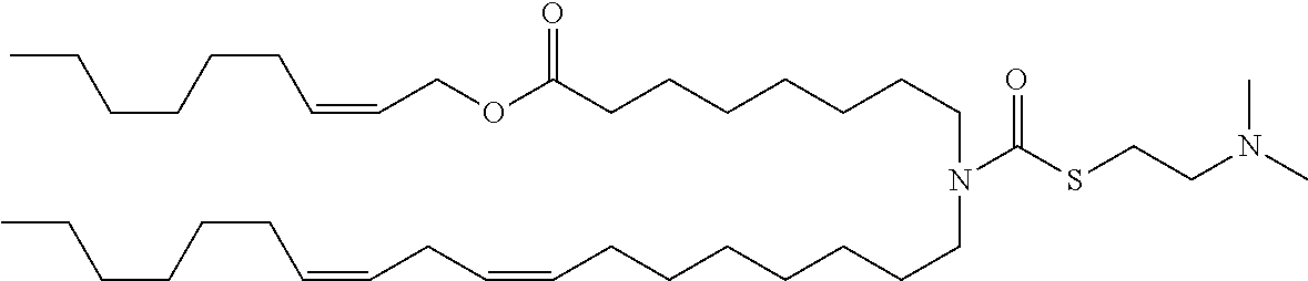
C(COC(CCCCCCCN(CCCCCCCC=CCC=CCCCCCC)C(SCCN(C)C)=O)=O)=CCCCCCC
